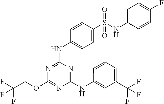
N(C1=NC(OCC(F)(F)F)=NC(NC2=CC(C(F)(F)F)=CC=C2)=N1)C1=CC=C(S(NC2=CC=C(F)C=C2)(=O)=O)C=C1
